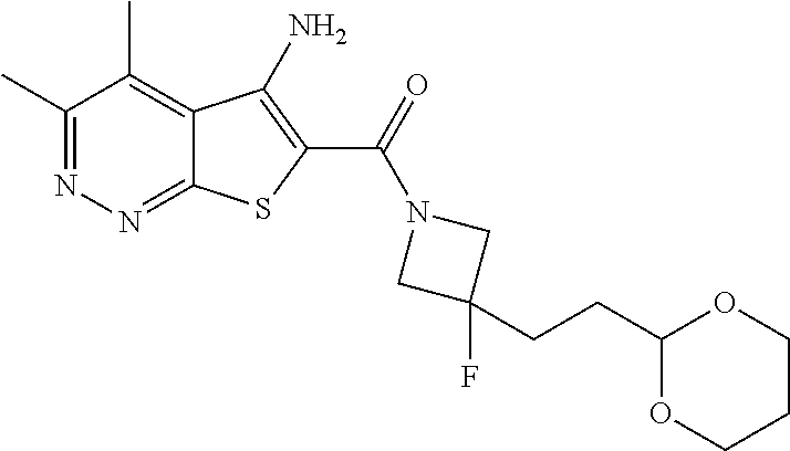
C1(C)=NN=C2C(=C1C)C(N)=C(C(=O)N1CC(CCC3OCCCO3)(F)C1)S2
